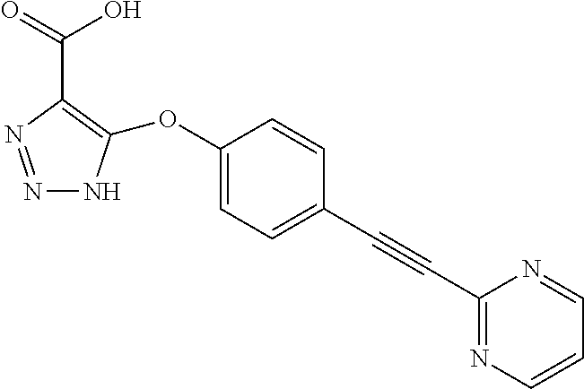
N1=NC(C(O)=O)=C(OC2=CC=C(C#CC3=NC=CC=N3)C=C2)N1
